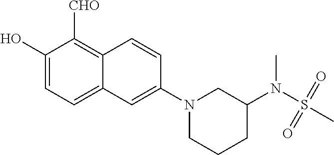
C1(O)=CC=C2C(=C1[CHO])C=CC(N1CCCC(N(S(C)(=O)=O)C)C1)=C2
